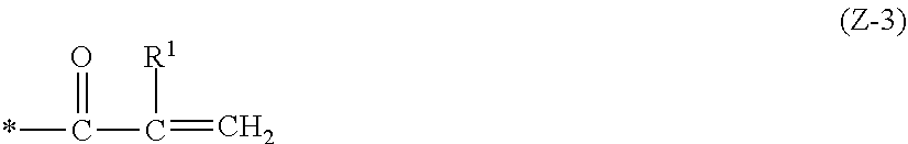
C(C(=C)[R1])(=O)*
